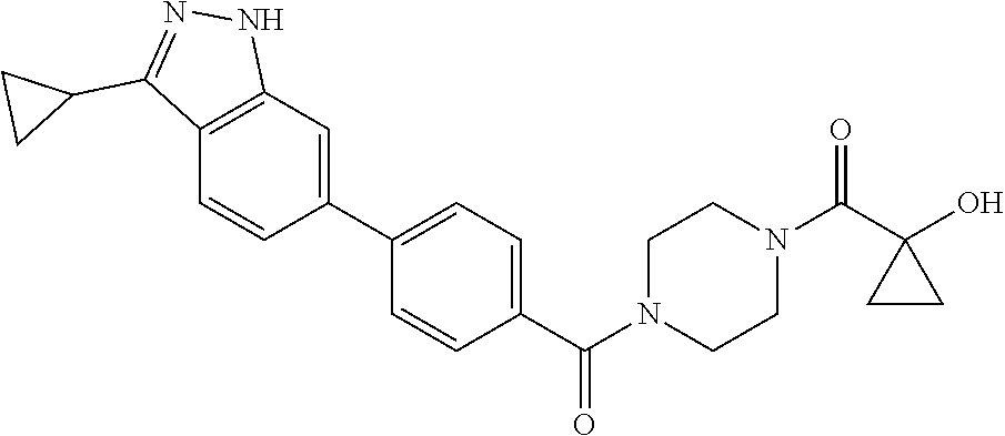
OC1(C(N2CCN(C(=O)C3=CC=C(C4=CC5=C(C=C4)C(C4CC4)=NN5)C=C3)CC2)=O)CC1
